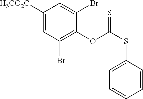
C1([H3CO2C])=CC(Br)=C(OC(SC2=CC=CC=C2)=S)C(Br)=C1
